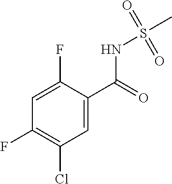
C1(F)=C(Cl)C=C(C(=O)NS(C)(=O)=O)C(F)=C1
